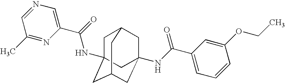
C1C2(NC(C3=CN=CC(C)=N3)=O)CC3CC(NC(C4=CC=CC(OCC)=C4)=O)(CC1C3)C2
